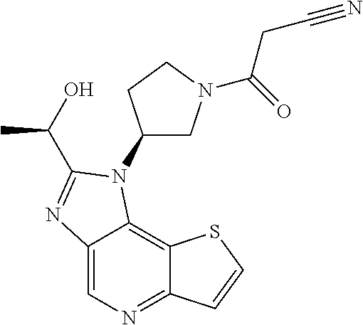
C12=CN=C3C(=C1N(C1CN(C(=O)CC#N)CC1)C(C(C)O)=N2)SC=C3
